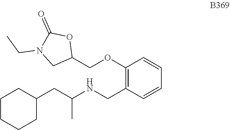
N1(CC)CC(COC2=C(CNC(CC3CCCCC3)C)C=CC=C2)OC1=O
